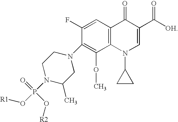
C1(C([OH])=O)=CN(C2CC2)C2=C(C1=O)C=C(F)C(N1CCN(P(O[R1])(O[R2])=O)C(C)C1)=C2OC
